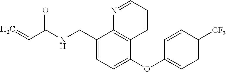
C1=C(CNC(C=C)=O)C2=C(C(OC3=CC=C([CF3])C=C3)=C1)C=CC=N2
